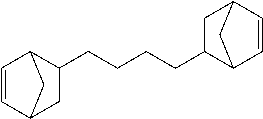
C12C=CC(C(CCCCC3C4C=CC(C3)C4)C1)C2
